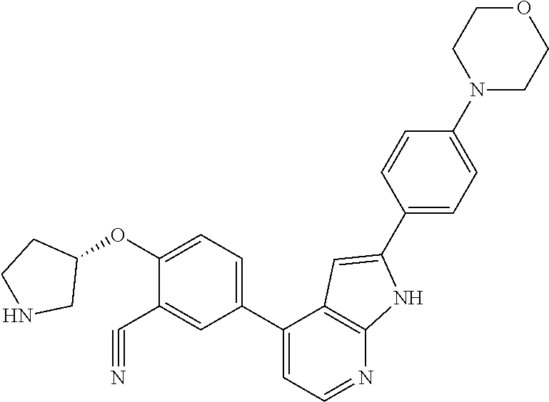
C1(C2=CC=NC3=C2C=C(C2=CC=C(N4CCOCC4)C=C2)N3)=CC=C(OC2CCNC2)C(C#N)=C1
